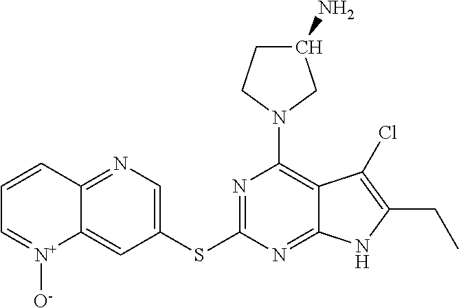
N1=C(SC2=CN=C3C(=C2)[N+]([O-])=CC=C3)N=C2C(=C1N1CC(N)CC1)C(Cl)=C(CC)N2
